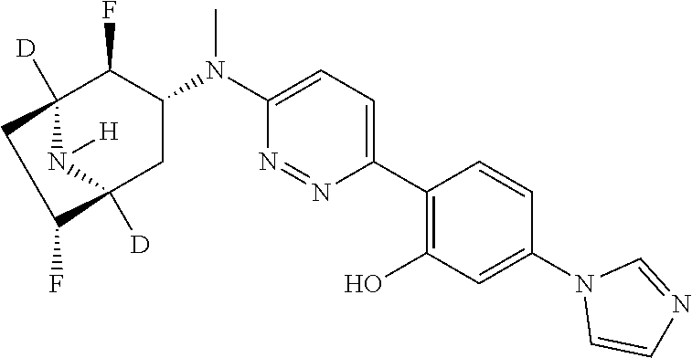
C12([D])N([H])C([D])(CC(N(C3=CC=C(C4=C(O)C=C(N5C=CN=C5)C=C4)N=N3)C)C1F)C(F)C2
